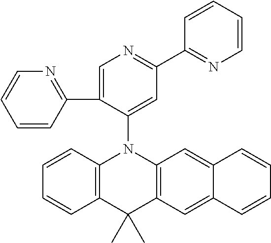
C1=C(C2=NC=CC=C2)C(N2C3=C(C(C)(C)C4=C2C=C2C(=C4)C=CC=C2)C=CC=C3)=CC(C2=NC=CC=C2)=N1
